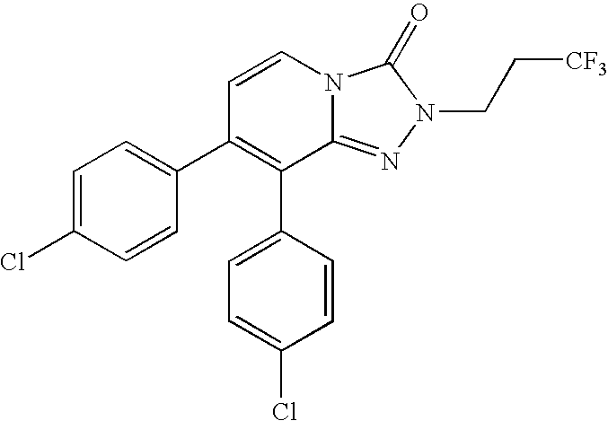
C1=CN2C(=NN(CC[CF3])C2=O)C(C2=CC=C(Cl)C=C2)=C1C1=CC=C(Cl)C=C1
